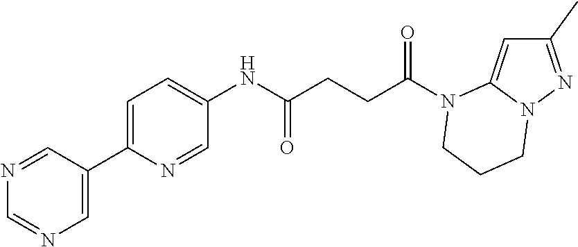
C1(C)=NN2C(=C1)N(C(CCC(NC1=CC=C(C3=CN=CN=C3)N=C1)=O)=O)CCC2
